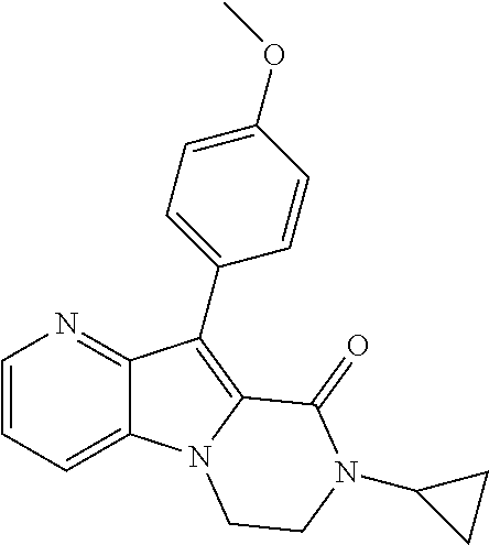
C12=CC=CN=C1C(C1=CC=C(OC)C=C1)=C1N2CCN(C2CC2)C1=O
